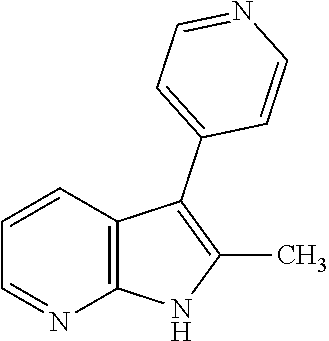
C1=CC2=C(N=C1)NC(C)=C2C1=CC=NC=C1
